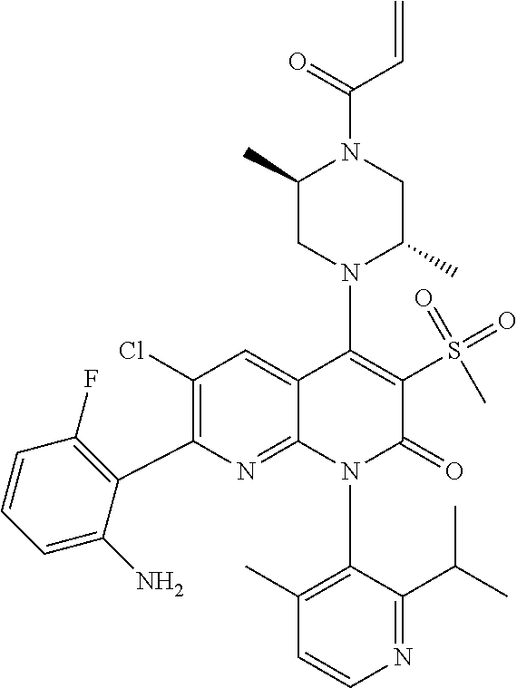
C1(Cl)=C(C2=C(F)C=CC=C2N)N=C2C(=C1)C(N1C(C)CN(C(=O)C=C)C(C)C1)=C(S(C)(=O)=O)C(=O)N2C1=C(C)C=CN=C1C(C)C
